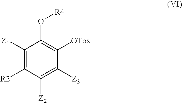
C1([Z1])=C([R2])C([Z2])=C([Z3])C([OTos])=C1O[R4]
